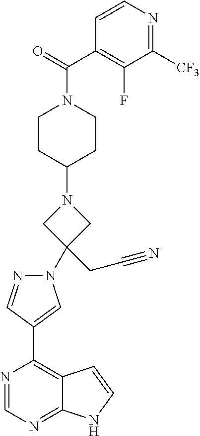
N1=CN=C2C(=C1C1=CN(C3(CC#N)CN(C4CCN(C(=O)C5=C(F)C([CF3])=NC=C5)CC4)C3)N=C1)C=CN2
